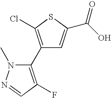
C1(C2=C(F)C=NN2C)=C(Cl)SC(C(O)=O)=C1
